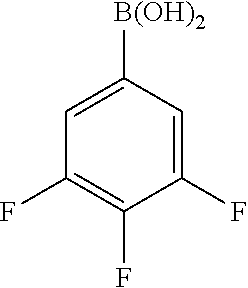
C1(F)=CC([B(OH)2])=CC(F)=C1F
